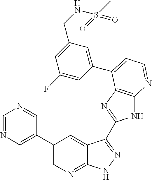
C1=NC=C(C2=CN=C3C(=C2)C(C2=NC4=C(N2)N=CC=C4C2=CC(CNS(C)(=O)=O)=CC(F)=C2)=NN3)C=N1
